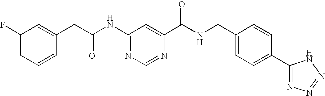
C1(F)=CC=CC(CC(NC2=NC=NC(C(NCC3=CC=C(C4=NN=NN4)C=C3)=O)=C2)=O)=C1
